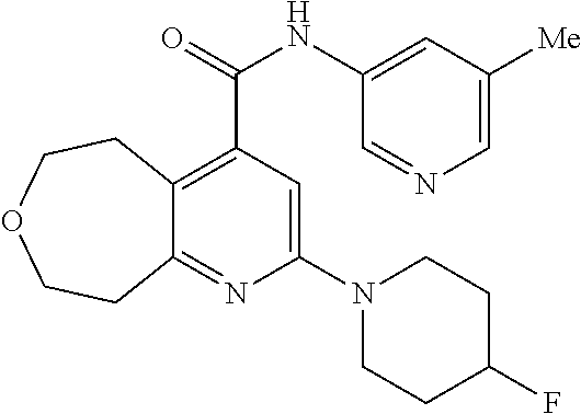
C12=C(C(NC3=CC([Me])=CN=C3)=O)C=C(N3CCC(F)CC3)N=C1CCOCC2
